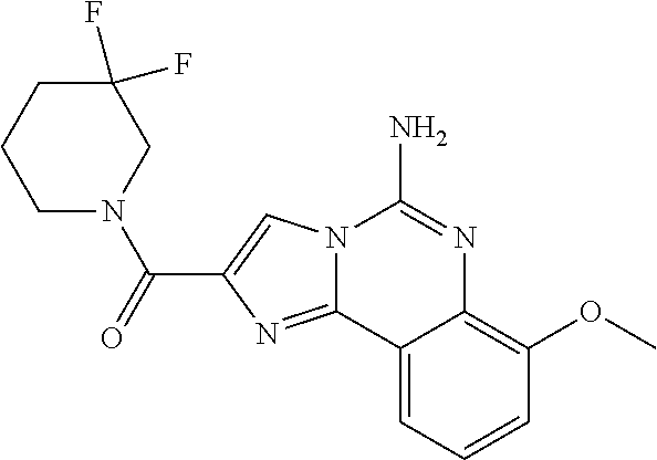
N12C(=NC(C(=O)N3CC(F)(F)CCC3)=C1)C1=CC=CC(OC)=C1N=C2N
